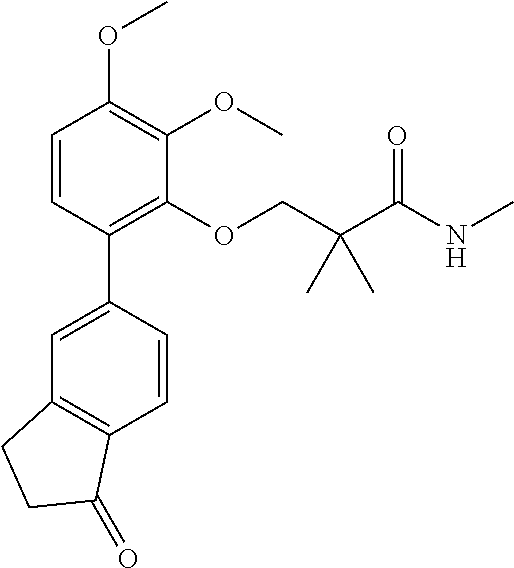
C1=CC(C2=CC3=C(C=C2)C(=O)CC3)=C(OCC(C(NC)=O)(C)C)C(OC)=C1OC
